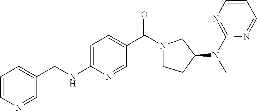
C1=CN=CC(CNC2=CC=C(C(N3CCC(N(C)C4=NC=CC=N4)C3)=O)C=N2)=C1
